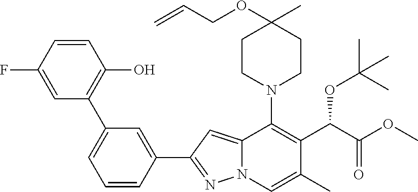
C1=CC(F)=CC(C2=CC=CC(C3=NN4C(=C3)C(N3CCC(C)(OCC=C)CC3)=C(C(C(OC)=O)OC(C)(C)C)C(C)=C4)=C2)=C1O
